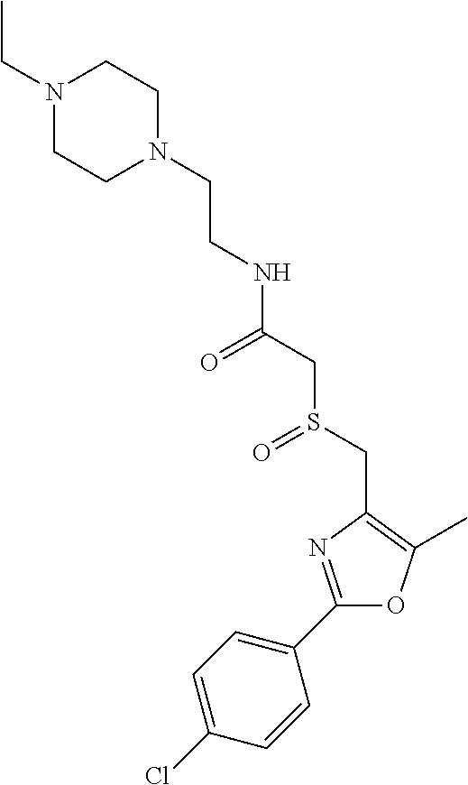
C(CN1CCN(CC)CC1)NC(CS(CC1=C(C)OC(C2=CC=C(Cl)C=C2)=N1)=O)=O
